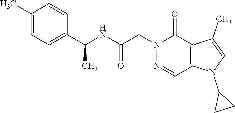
N1=CC2=C(C(=O)N1CC(NC(C1=CC=C(C)C=C1)C)=O)C(C)=CN2C1CC1
